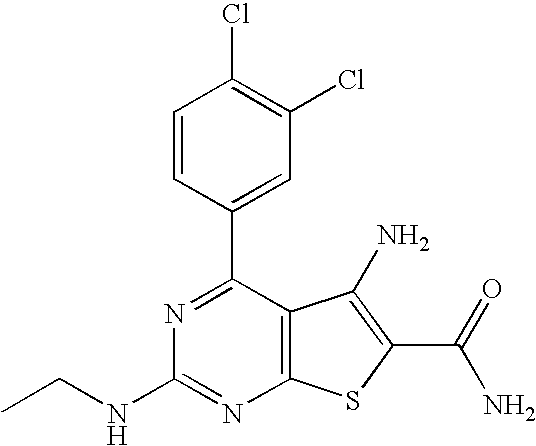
C1=CC(C2=NC(NCC)=NC3=C2C(N)=C(C(N)=O)S3)=CC(Cl)=C1Cl
